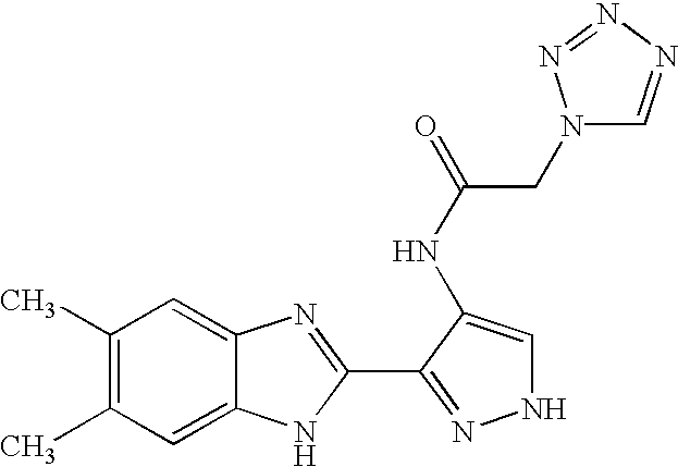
C1(C)=C(C)C=C2C(=C1)N=C(C1=NNC=C1NC(=O)CN1C=NN=N1)N2
